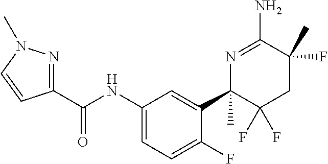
C(NC1=CC=C(F)C(C2(C)C(F)(F)CC(F)(C)C(N)=N2)=C1)(=O)C1=NN(C)C=C1
